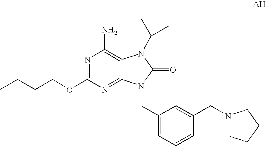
N1=C(OCCCC)N=C2C(=C1N)N(C(C)C)C(=O)N2CC1=CC=CC(CN2CCCC2)=C1
